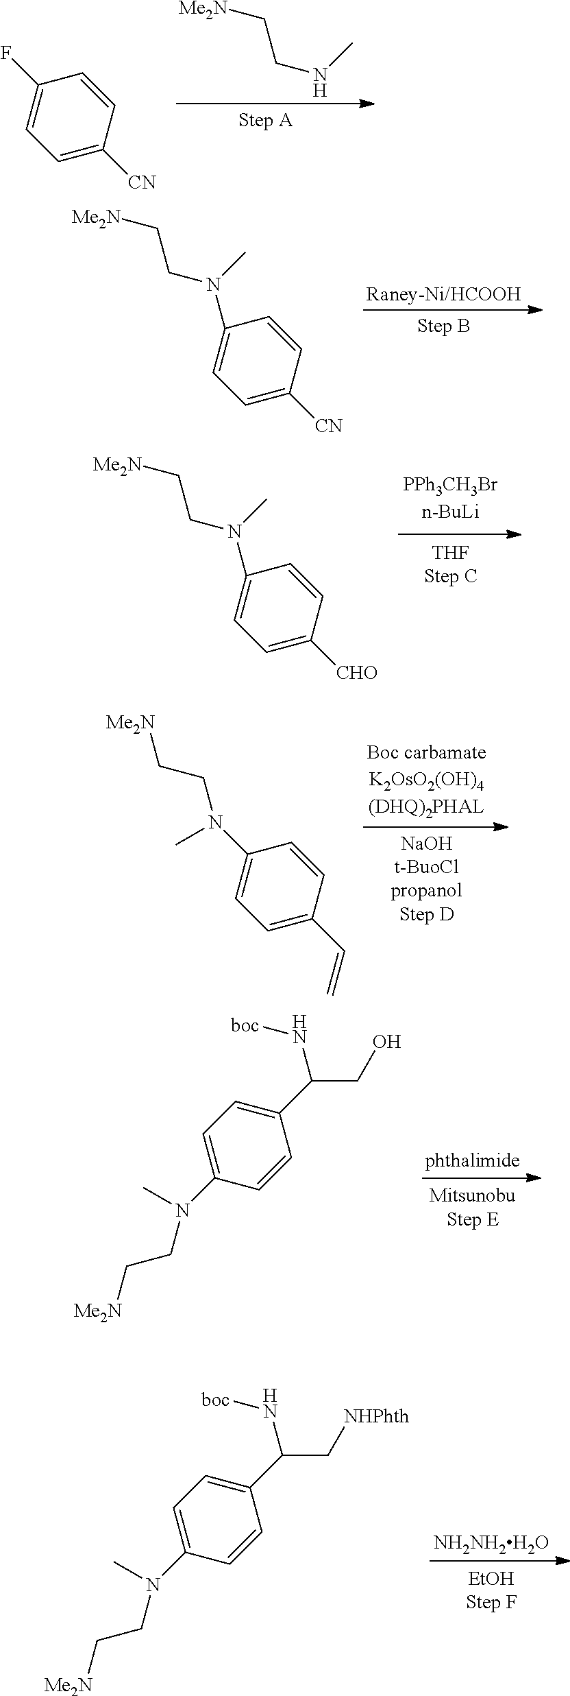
C(NC)C[Me2N].C1=C([CN])C=CC(F)=C1.C1=C([CN])C=CC(N(C)CC[Me2N])=C1.C1=C([CHO])C=CC(N(C)CC[Me2N])=C1.C1=C(C=C)C=CC(N(CC[Me2N])C)=C1.C1(C(N[boc])CO)=CC=C(N(CC[Me2N])C)C=C1.[NH2NH2H2O].C1(C(N[boc])C[NHPhth])=CC=C(N(CC[Me2N])C)C=C1
